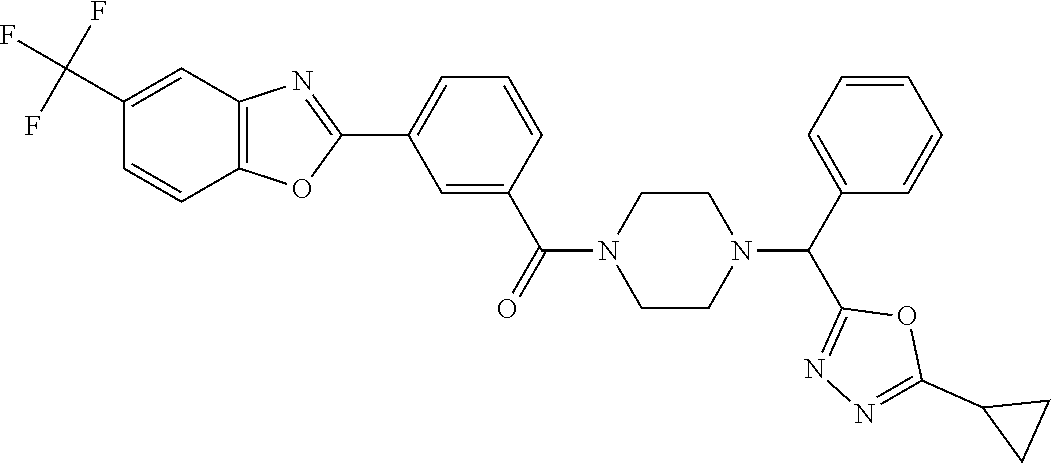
C12=C(OC(C3=CC=CC(C(=O)N4CCN(C(C5=CC=CC=C5)C5=NN=C(C6CC6)O5)CC4)=C3)=N1)C=CC(C(F)(F)F)=C2
